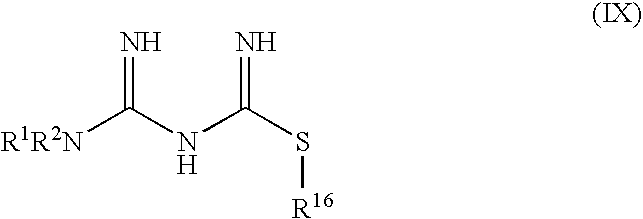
S(C(NC([R1R2N])=N)=N)[R16]
